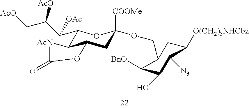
C1(C(C(C[AcO])[AcO])[OAc])C2C(CC([COOMe])(OCC3C([BnO])C(O)C([N3])C([O(CH2)5NHCbz])C3)O1)OC(=O)[AcN]2
